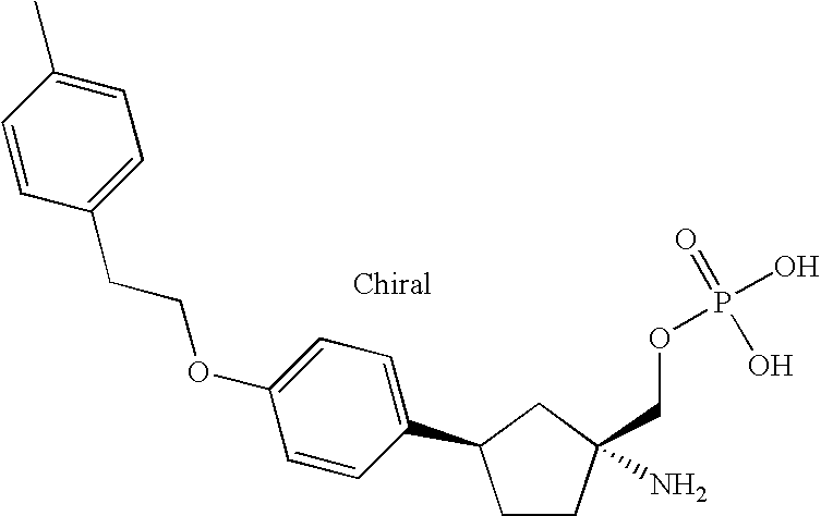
C1CC(COP(O)(=O)O)(N)CC1C1=CC=C(OCCC2=CC=C(C)C=C2)C=C1
